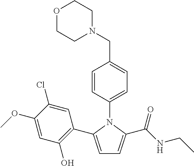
C1=C(C2=C(O)C=C(OC)C(Cl)=C2)N(C2=CC=C(CN3CCOCC3)C=C2)C(C(NCC)=O)=C1
